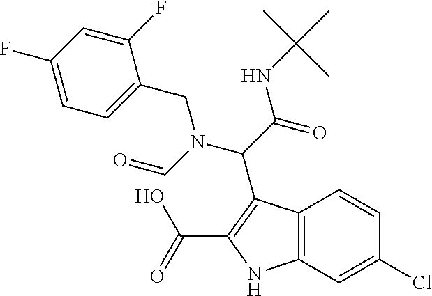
C(C(=O)NC(C)(C)C)(N(C=O)CC1=CC=C(F)C=C1F)C1=C(C(O)=O)NC2=C1C=CC(Cl)=C2
